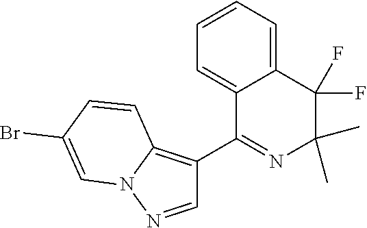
C1=CC=C2C(=C1)C(C1=C3N(N=C1)C=C(Br)C=C3)=NC(C)(C)C2(F)F
